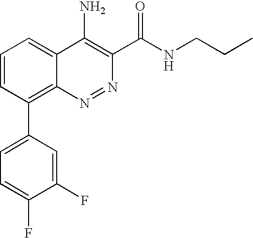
C1=C(F)C(F)=CC(C2=C3N=NC(C(NCCC)=O)=C(N)C3=CC=C2)=C1
